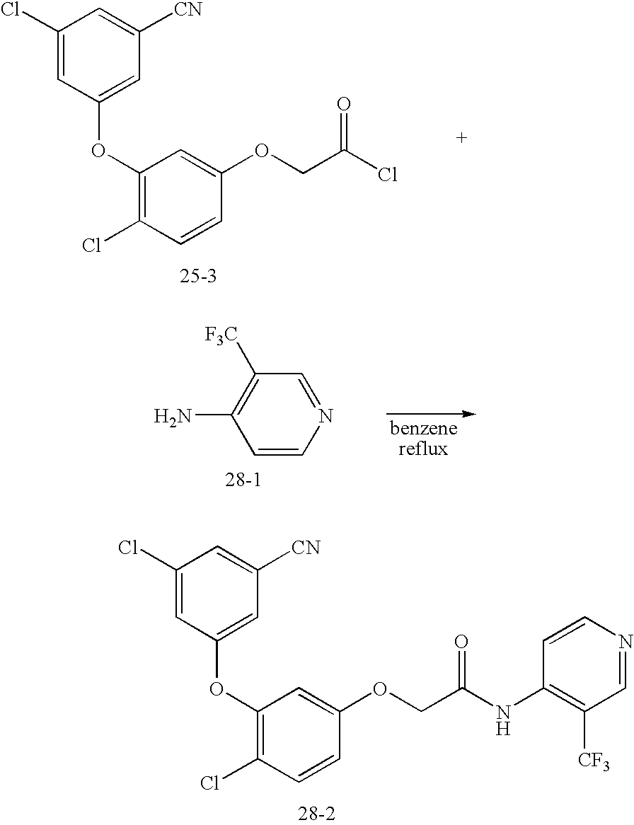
C1(Cl)=CC(OC2=C(Cl)C=CC(OCC(Cl)=O)=C2)=CC([CN])=C1.[25-3].C1=CN=CC([F3C])=C1N.C1(Cl)=CC(OC2=C(Cl)C=CC(OCC(NC3=C([CF3])C=NC=C3)=O)=C2)=CC([CN])=C1.[28-2]
